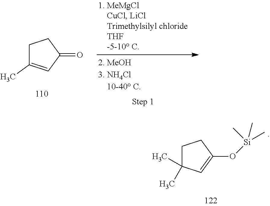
C1C(C)=CC(=O)C1.C1C(C)(C)C=C(O[Si](C)(C)C)C1
